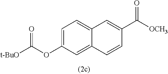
C1=C(OC([t-BuO])=O)C=C2C(=C1)C=C(C([OCH3])=O)C=C2
